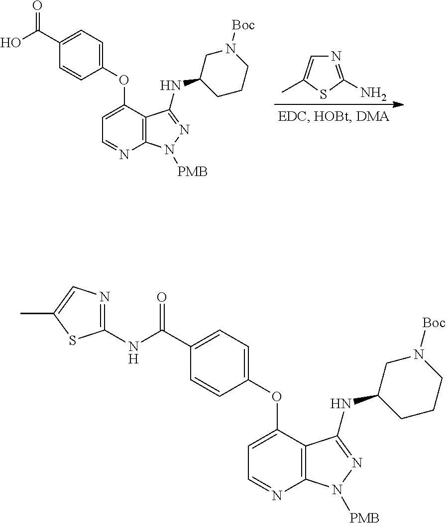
C12=C(N=CC=C1OC1=CC=C(C(NC3=NC=C(C)S3)=O)C=C1)N([PMB])N=C2NC1CN([Boc])CCC1.C12=C(N=CC=C1OC1=CC=C(C(O)=O)C=C1)N([PMB])N=C2NC1CN([Boc])CCC1.N1=C(N)SC(C)=C1
